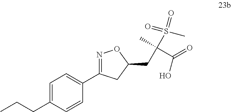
C(C1=CC=C(C2=NOC(CC(C(O)=O)(S(=O)(C)=O)C)C2)C=C1)CC
